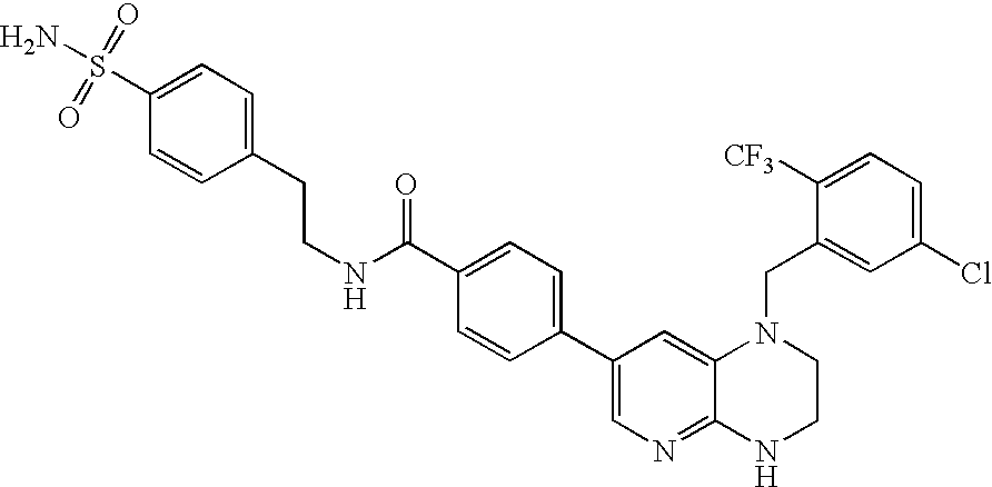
C1(C2=CN=C3C(=C2)N(CC2=CC(Cl)=CC=C2[CF3])CCN3)=CC=C(C(NCCC2=CC=C(S(N)(=O)=O)C=C2)=O)C=C1
